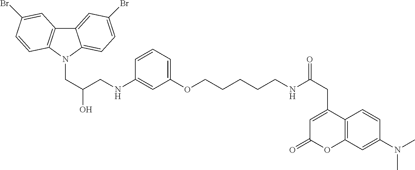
C12=CC(Br)=CC=C1N(CC(O)CNC1=CC(OCCCCCNC(=O)CC3=CC(=O)OC4=C3C=CC(N(C)C)=C4)=CC=C1)C1=C2C=C(Br)C=C1
